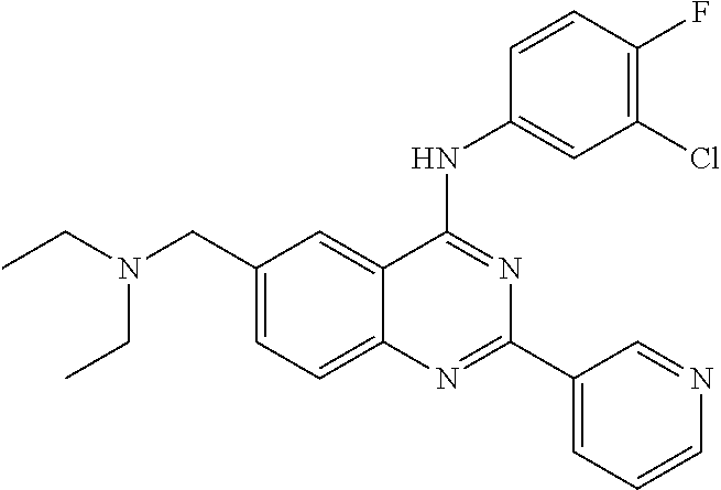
C1(CN(CC)CC)=CC=C2C(=C1)C(NC1=CC(Cl)=C(F)C=C1)=NC(C1=CC=CN=C1)=N2
